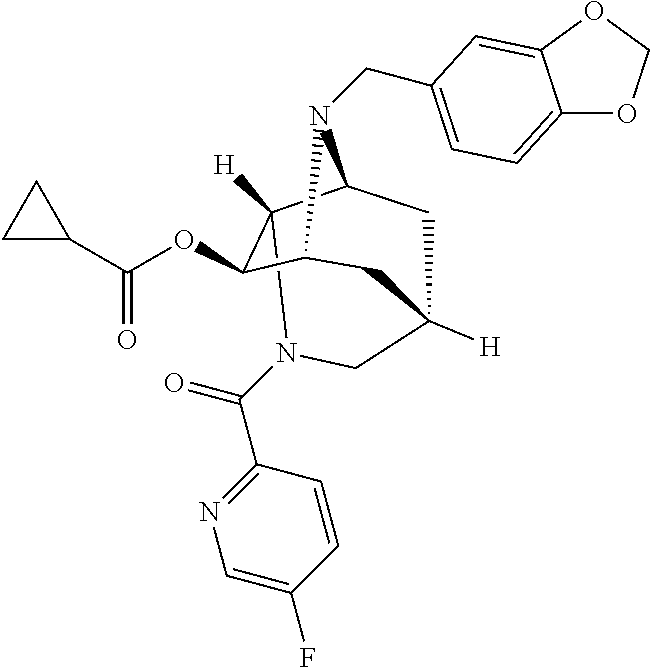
C12([H])C(OC(=O)C3CC3)C3N(CC4=CC=C5OCOC5=C4)C1CC([H])(C3)CN2C(C1=NC=C(F)C=C1)=O
